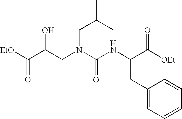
C1(CC(C([OEt])=O)NC(N(CC(C)C)CC(C([EtO])=O)O)=O)=CC=CC=C1
